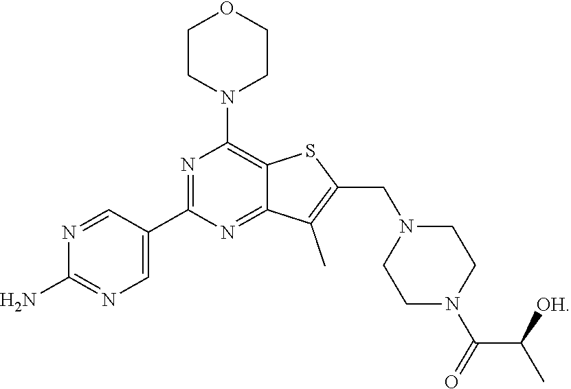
N1=C(C2=CN=C(N)N=C2)N=C2C(=C1N1CCOCC1)SC(CN1CCN(C(C([OH])C)=O)CC1)=C2C
